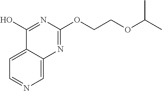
C1=C2C(=CN=C1)N=C(OCCOC(C)C)N=C2O
